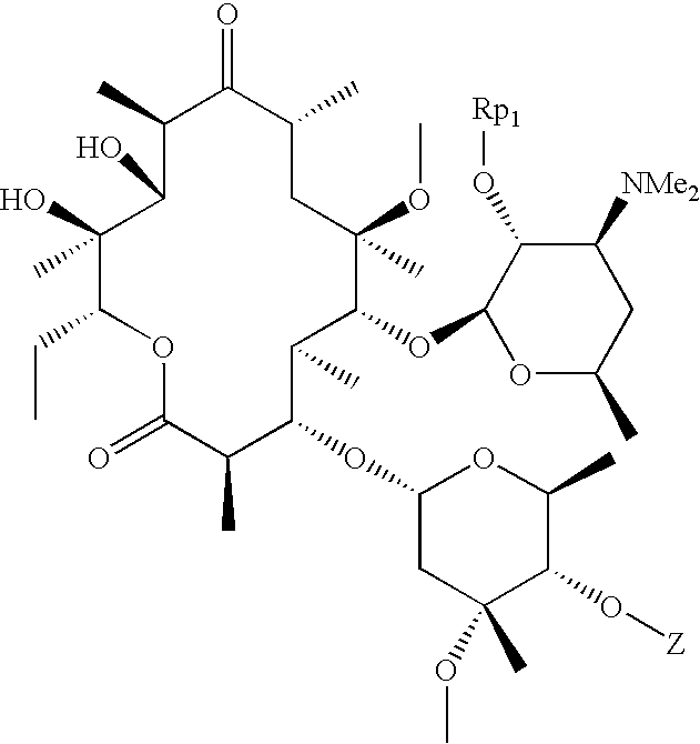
C1(O)(C)C(CC)OC(=O)C(C)C(OC2CC(C)(OC)C(O[Z])C(C)O2)C(C)C(OC2OC(C)CC([NMe2])C2O[Rp1])C(OC)(C)CC(C)C(=O)C(C)C1O
